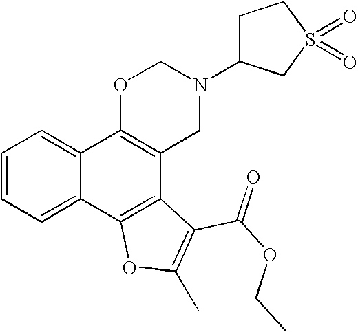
C1=CC=C2C(=C1)C1=C(C3=C2OC(C)=C3C(=O)OCC)CN(C2CCS(=O)(=O)C2)CO1
